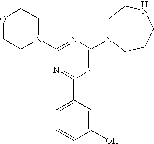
C1(N2CCOCC2)=NC(N2CCNCCC2)=CC(C2=CC=CC(O)=C2)=N1
